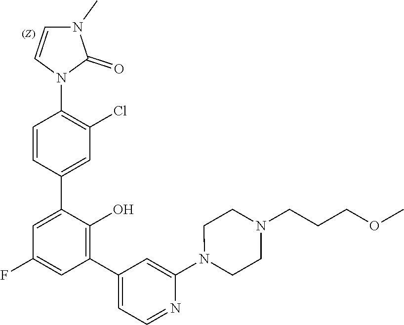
C1=CN(C2=C(Cl)C=C(C3=CC(F)=CC(C4=CC=NC(N5CCN(CCCOC)CC5)=C4)=C3O)C=C2)C(=O)N1C
